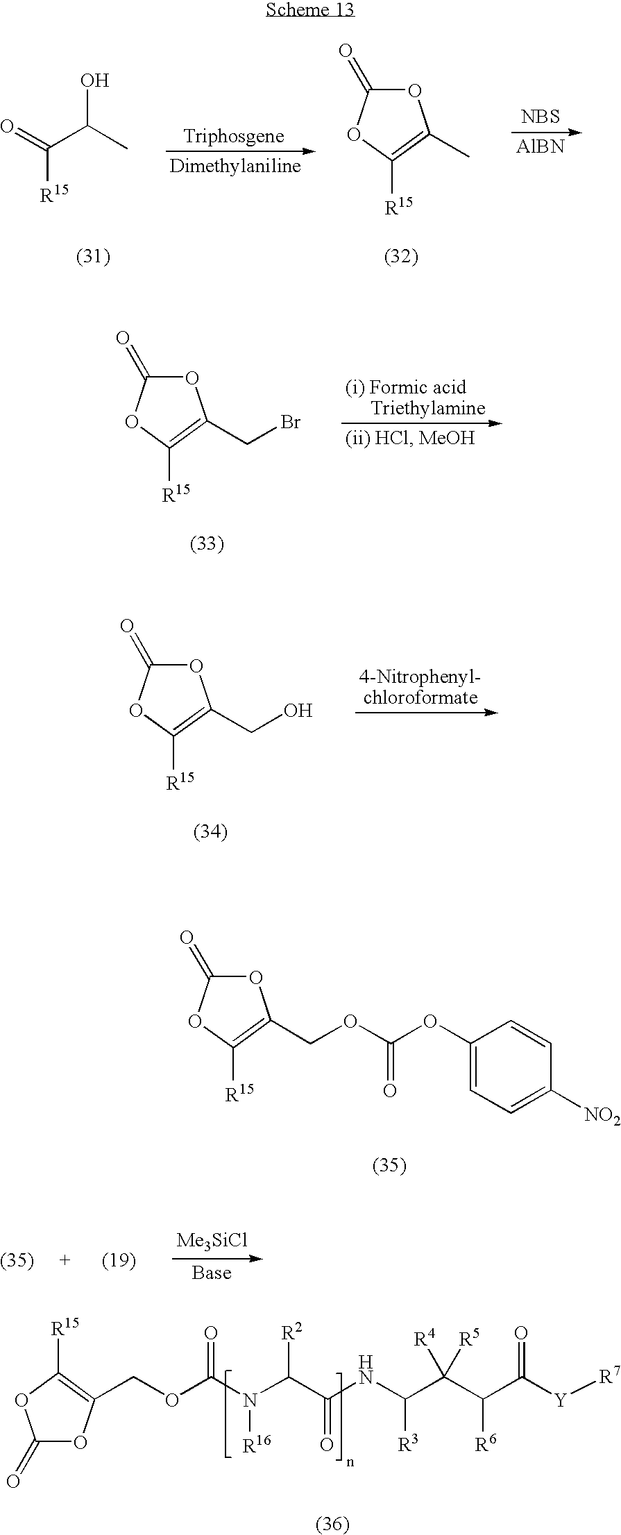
O1C(=O)OC([R15])=C1CBr.O1C(=O)OC([R15])=C1CO.O1C(=O)OC([R15])=C1COC(OC1=CC=C([NO2])C=C1)=O.[Me3SiCl].C1(=O)OC(COC(N(C([R2])C(NC(C(C(C([Y][R7])=O)[R6])([R4])[R5])[R3])=O)[R16])=O)=C([R15])O1.C([R15])(C(C)O)=O.O1C(=O)OC([R15])=C1C.[NBS].[AlBN]
